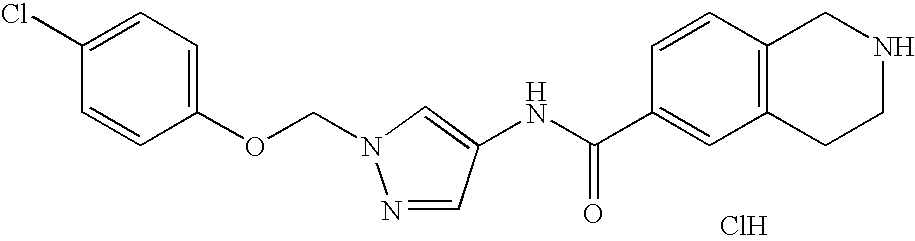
C1(Cl)=CC=C(OCN2N=CC(NC(C3=CC4=C(C=C3)CNCC4)=O)=C2)C=C1.Cl
